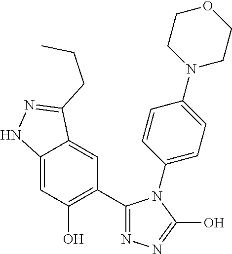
C12=CC(O)=C(C3=NN=C(O)N3C3=CC=C(N4CCOCC4)C=C3)C=C1C(CCC)=NN2
